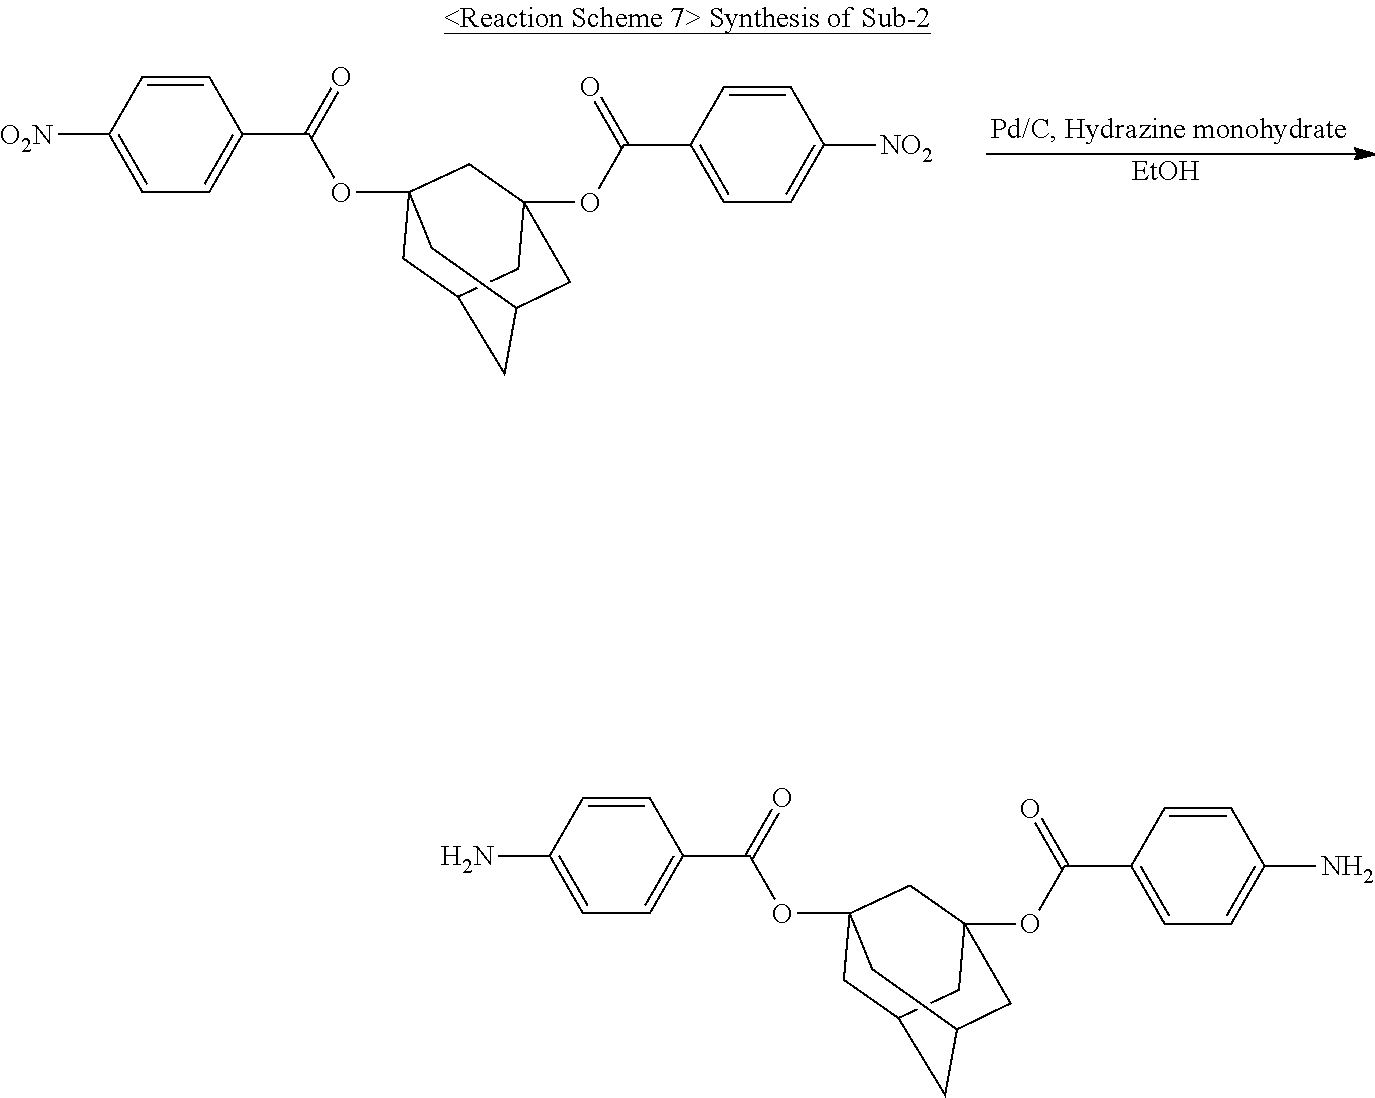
[EtOH].C1=CC([O2N])=CC=C1C(=O)OC12CC3CC(CC(OC(C4=CC=C([NO2])C=C4)=O)(C1)C3)C2.C1=CC(N)=CC=C1C(=O)OC12CC3CC(CC(OC(C4=CC=C(N)C=C4)=O)(C1)C3)C2
